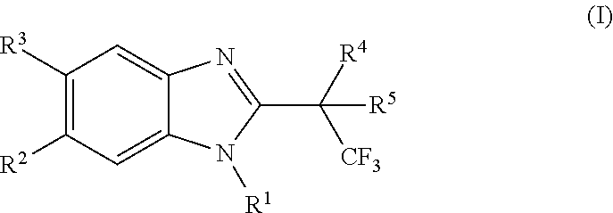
C1([R3])=C([R2])C=C2C(=C1)N=C(C([CF3])([R4])[R5])N2[R1]
